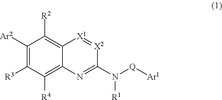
C1([Ar2])=C([R3])C([R4])=C2C(=C1[R2])[X1]=[X2]C(N([Q][Ar1])[R1])=N2
